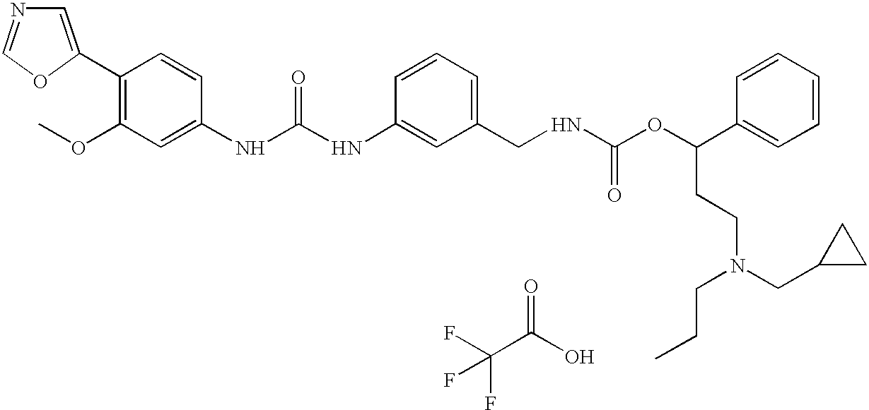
C1=C(C2=C(OC)C=C(NC(NC3=CC(CNC(OC(C4=CC=CC=C4)CCN(CC4CC4)CCC)=O)=CC=C3)=O)C=C2)OC=N1.C(C(O)=O)(F)(F)F
